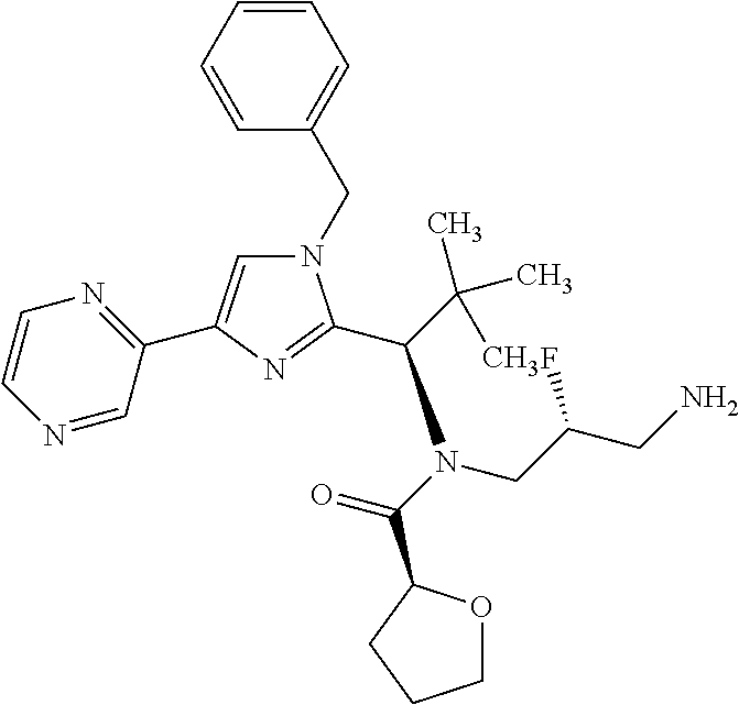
C1=CC=CC(CN2C=C(C3=NC=CN=C3)N=C2C(C(C)(C)C)N(C(=O)C2OCCC2)CC(CN)F)=C1
